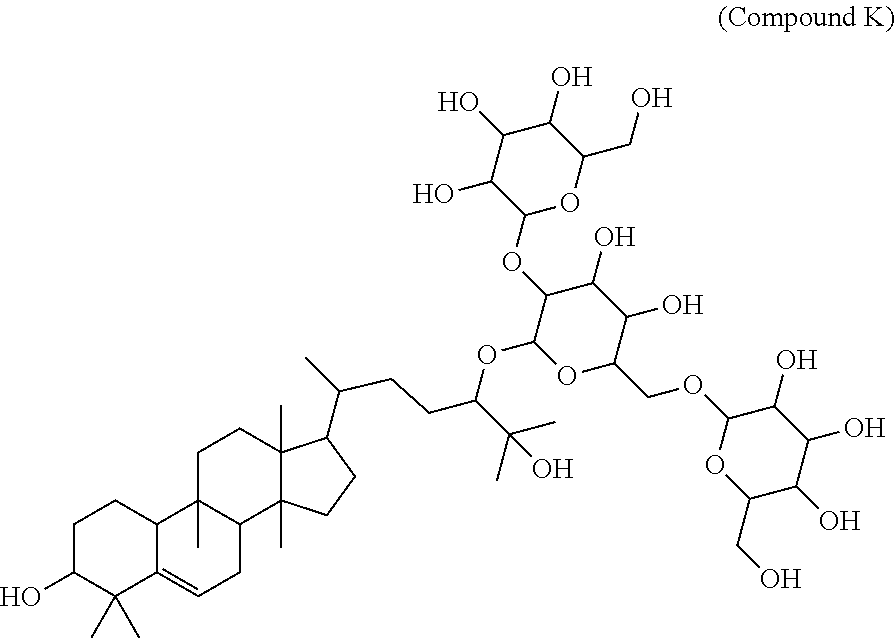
OC1C(C)(C)C2=CCC3C(C)(C2CC1)CCC1(C)C3(C)CCC1C(C)CCC(C(C)(C)O)OC1OC(COC2OC(CO)C(O)C(O)C2O)C(O)C(O)C1OC1OC(CO)C(O)C(O)C1O
